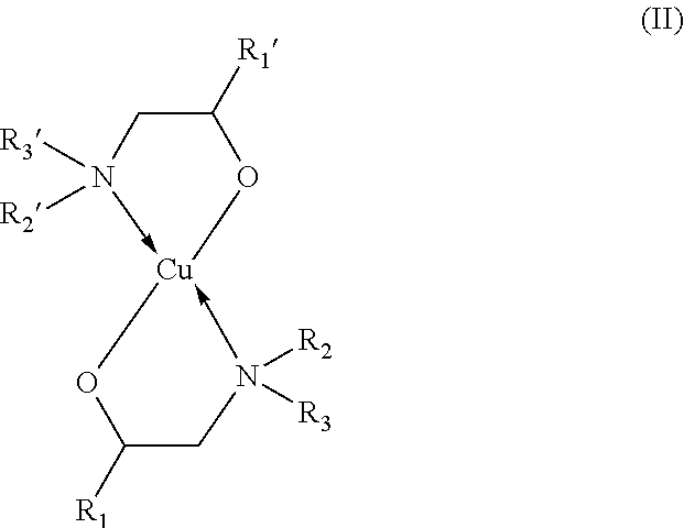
C1([R1])CN([R3])([R2])->[Cu]2(-N([R2])([R3])CC([R1])O2)O1
